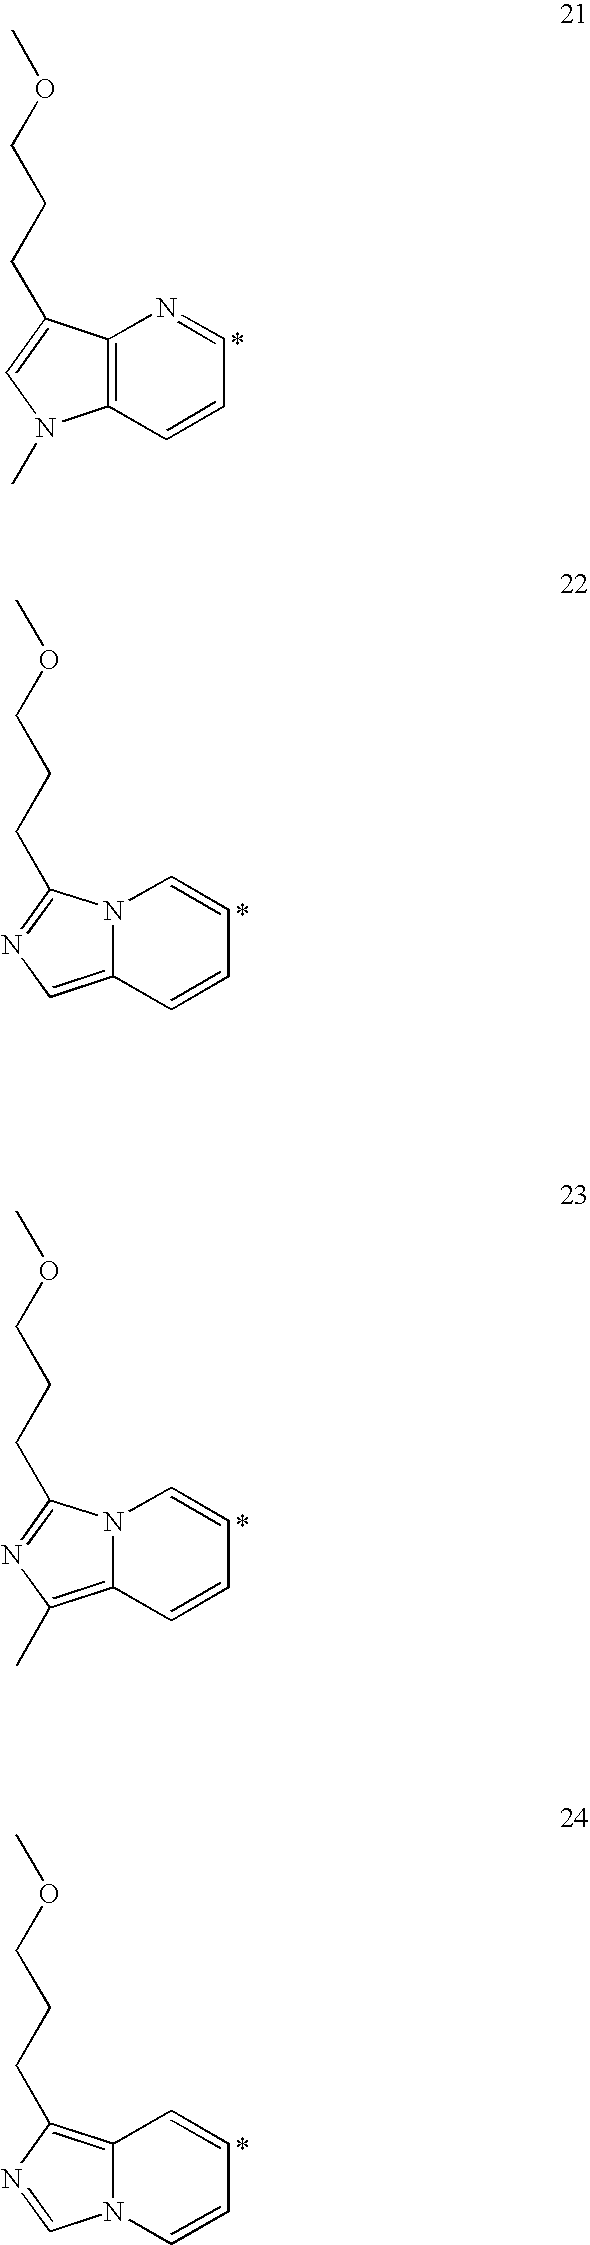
C1=CC2=C(N=C1)C(CCCOC)=CN2C.C1=CC2=CN=C(CCCOC)N2C=C1.C1=CC2=C(C)N=C(CCCOC)N2C=C1.C1=CN2C(=C(CCCOC)N=C2)C=C1
